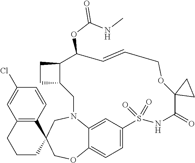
C1=C2C=C3C(=C1)OCC1(CN3CC3C(CC3)C(OC(=O)NC)C=CCOC3(C(=O)NS2(=O)=O)CC3)C2=C(CCC1)C=C(Cl)C=C2
